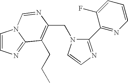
C(N1C(C2=NC=CC=C2F)=NC=C1)C1=C(CCC)C2=NC=CN2C=N1
